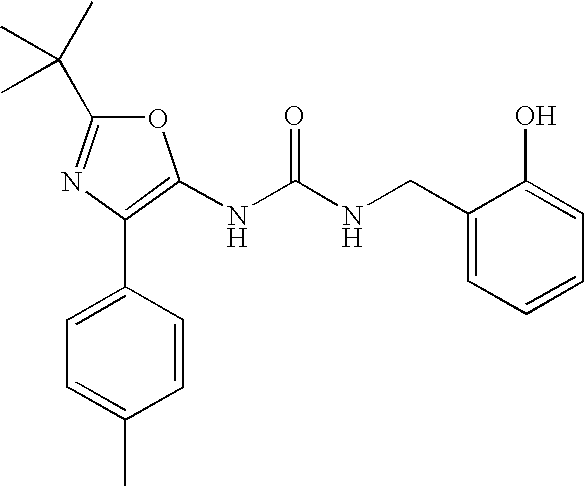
C1=C(C2=C(NC(NCC3=CC=CC=C3O)=O)OC(C(C)(C)C)=N2)C=CC(C)=C1
